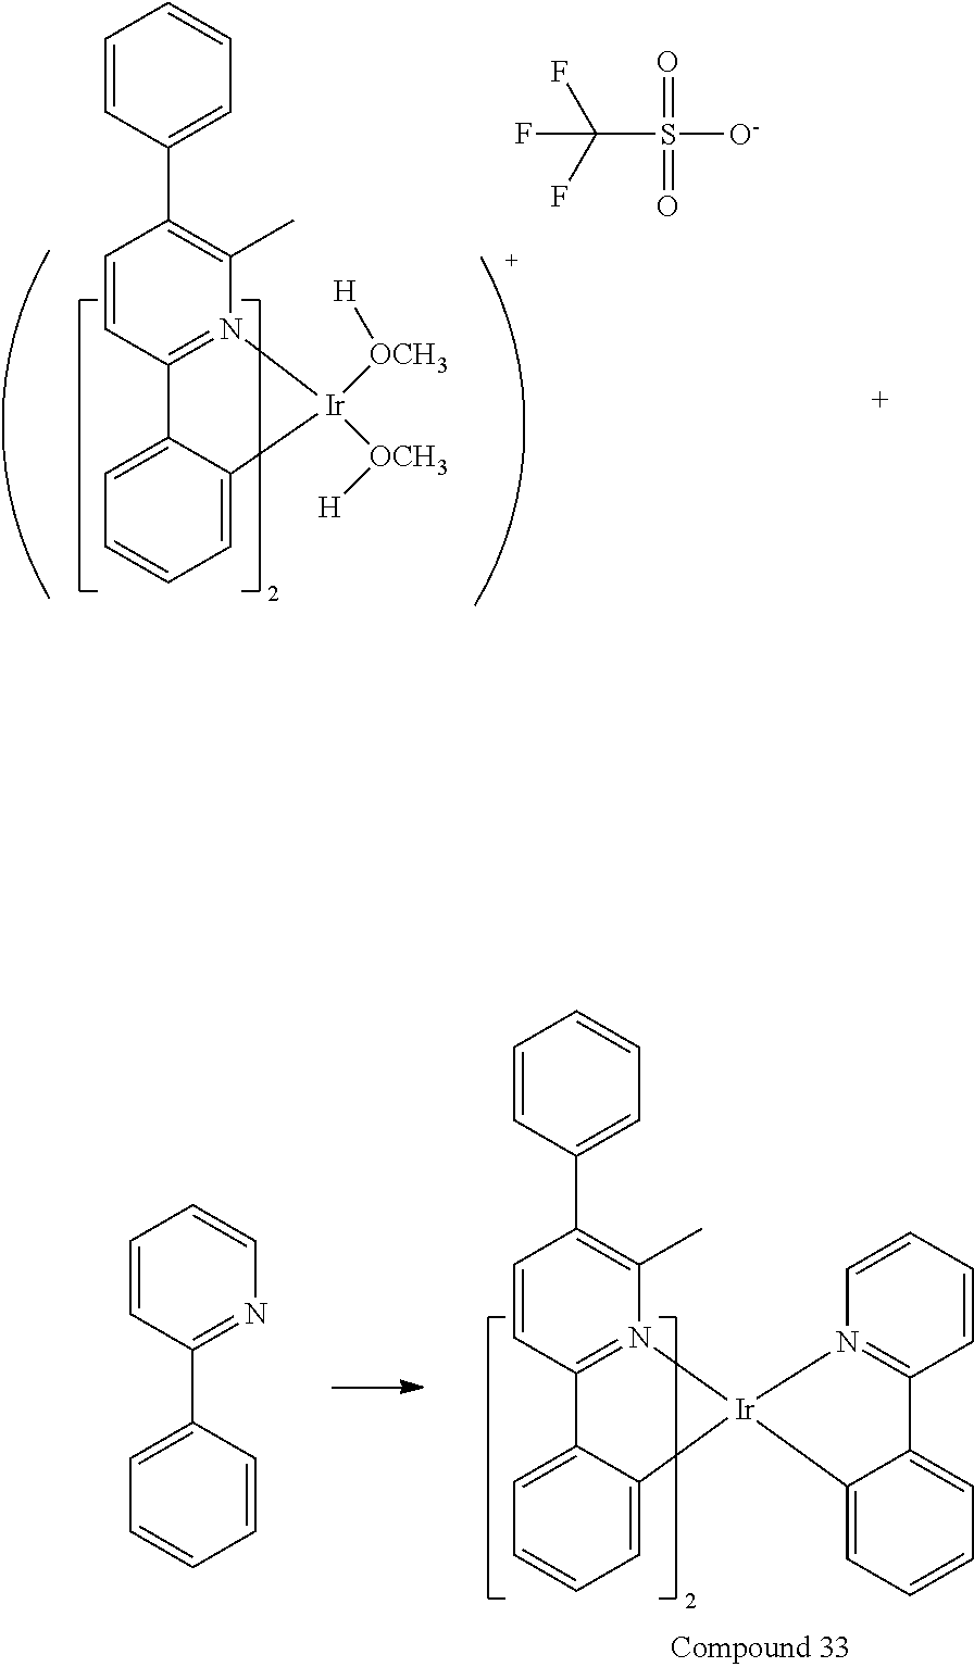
C(S(=O)(=O)[O-])(F)(F)F.C1=CC2=N(C(C)=C1C1=CC=CC=C1)[Ir]([OCH3][H])([OCH3][H])C1=CC=CC=C21.C1=CC2=N(C(C)=C1C1=CC=CC=C1)[Ir]1(C3=CC=CC=C23)N2=C(C=CC=C2)C2=CC=CC=C12.C1=CN=C(C2=CC=CC=C2)C=C1
